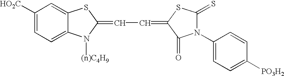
C1([HO2C])=CC=C2C(=C1)SC(=CC=C1C(=O)N(C3=CC=C([PO3H2])C=C3)C(=S)S1)N2[(n)C4H9]
